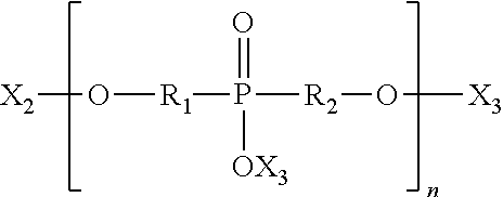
[X2]O[R1]P([R2]O[X3])(=O)[OX3]
